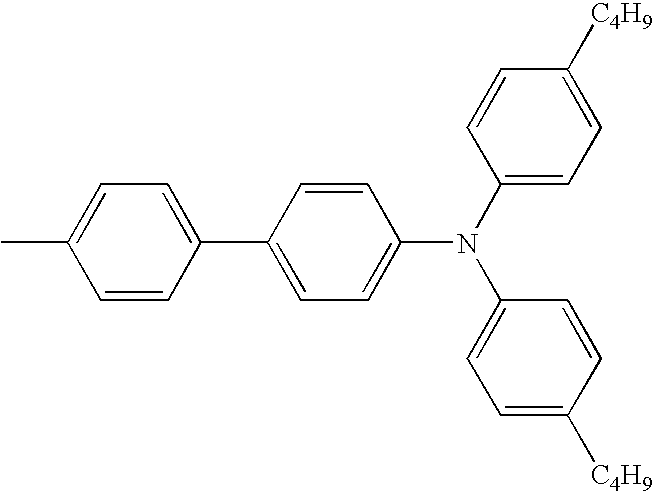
CC1=CC=C(C2=CC=C(N(C3=CC=C([C4H9])C=C3)C3=CC=C([C4H9])C=C3)C=C2)C=C1
